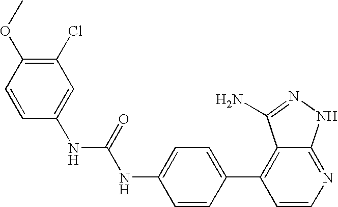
N(C(NC1=CC=C(C2=C3C(=NC=C2)NN=C3N)C=C1)=O)C1=CC(Cl)=C(OC)C=C1
